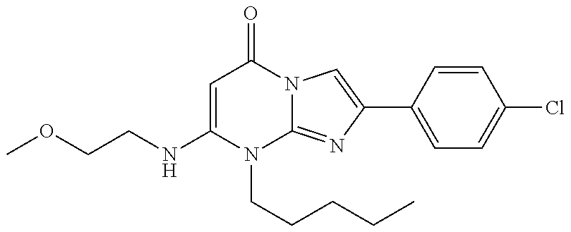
N(C1=CC(=O)N2C(=NC(C3=CC=C(Cl)C=C3)=C2)N1CCCCC)CCOC
